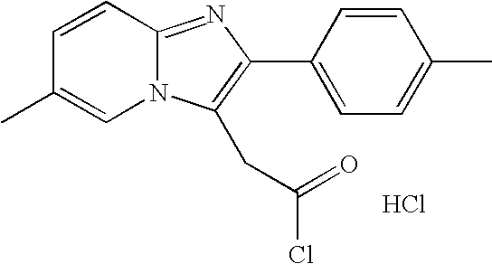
C1=CC2=NC(C3=CC=C(C)C=C3)=C(CC(=O)Cl)N2C=C1C.Cl
